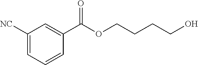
C1=CC(C(OCCCCO)=O)=CC([NC])=C1
